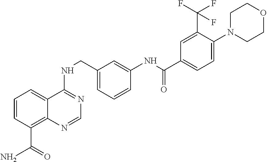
C1=CC(C(N)=O)=C2C(=C1)C(NCC1=CC=CC(NC(C3=CC=C(N4CCOCC4)C(C(F)(F)F)=C3)=O)=C1)=NC=N2
